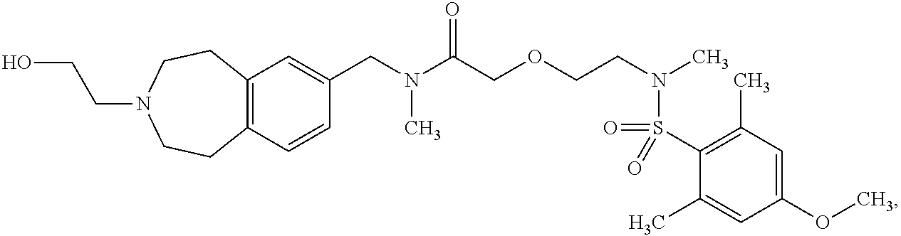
C1(CN(C(COCCN(C)S(=O)(C2=C(C)C=C(OC)C=C2C)=O)=O)C)=CC2=C(C=C1)CCN(CCO)CC2
